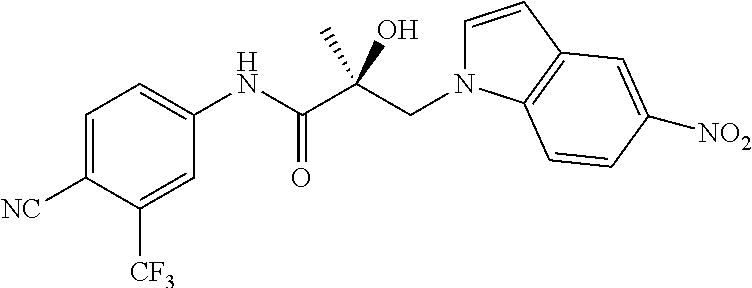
C1=C([NC])C([CF3])=CC(NC(C(CN2C=CC3=C2C=CC([NO2])=C3)(C)O)=O)=C1
